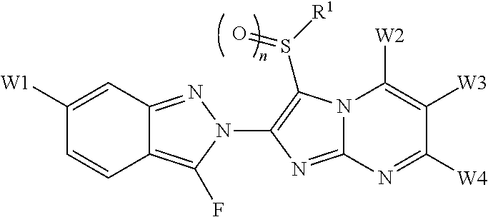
C12=C(F)N(C3=C(S([R1])=O)N4C(=N3)N=C([W4])C([W3])=C4[W2])N=C1C=C([W1])C=C2
